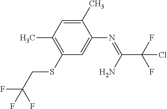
C1(C)=CC(C)=C(SCC(F)(F)F)C=C1N=C(C(F)(F)Cl)N
